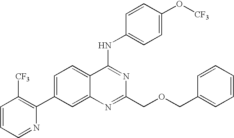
C1=CC=NC(C2=CC=C3C(=C2)N=C(COCC2=CC=CC=C2)N=C3NC2=CC=C(O[CF3])C=C2)=C1[CF3]
